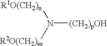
N([(CH2)pOH])([R1O(CH2)n])[R2O(CH2)m]
